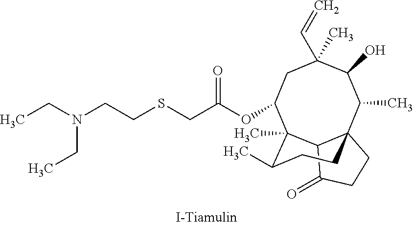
C1(=O)CCC23CCC(C)C(C)(C12)C(OC(=O)CSCCN(CC)CC)CC(C=C)(C)C(O)C3C
